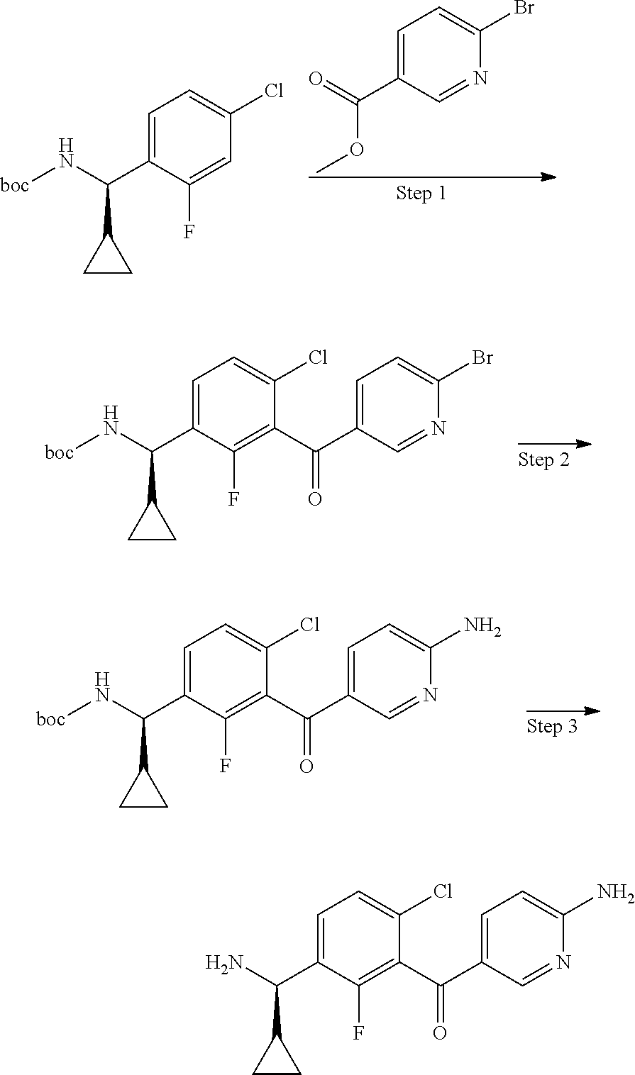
C1=C(C(=O)OC)C=NC(Br)=C1.[boc]NC(C1=CC=C(Cl)C=C1F)C1CC1.[boc]NC(C1=CC=C(Cl)C(C(C2=CC=C(Br)N=C2)=O)=C1F)C1CC1.N(C(C1=CC=C(Cl)C(C(C2=CC=C(N)N=C2)=O)=C1F)C1CC1)[boc].NC(C1=CC=C(Cl)C(C(C2=CC=C(N)N=C2)=O)=C1F)C1CC1
